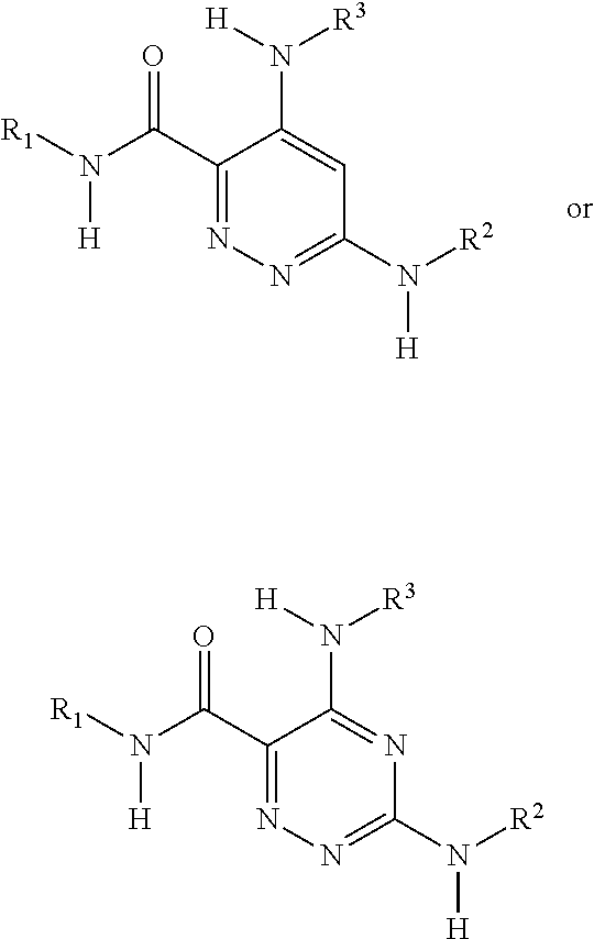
C1(C(N([R1])[H])=O)=NN=C(N([R2])[H])C=C1N([H])[R3].C1(C(N([R1])[H])=O)=NN=C(N([R2])[H])N=C1N([H])[R3]
